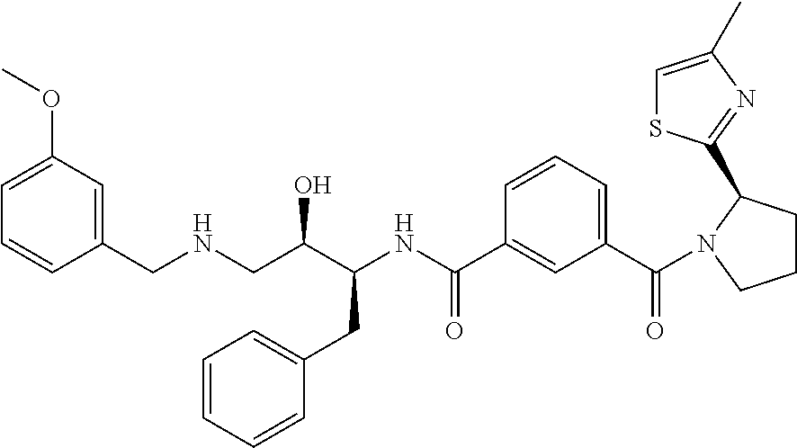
C1=C(OC)C=C(CNCC(C(NC(C2=CC(C(=O)N3CCCC3C3=NC(C)=CS3)=CC=C2)=O)CC2=CC=CC=C2)O)C=C1
